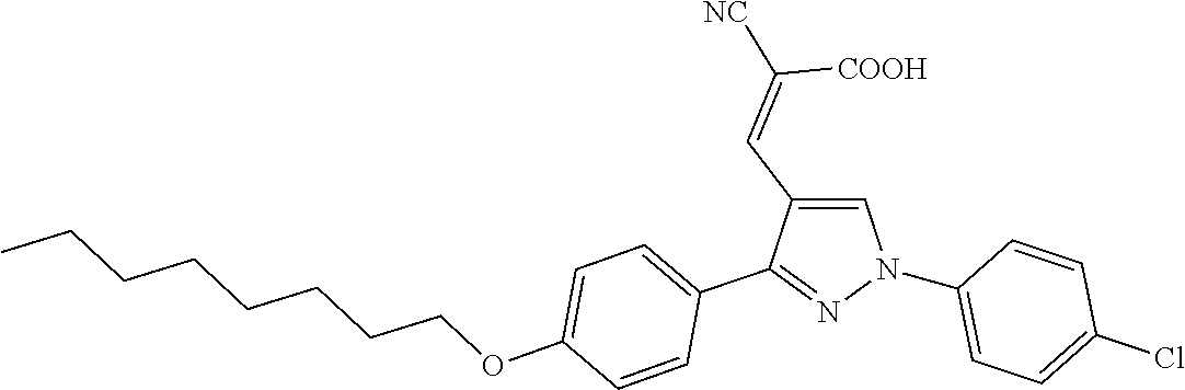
C1(N2C=C(C=C([NC])[COOH])C(C3=CC=C(OCCCCCCCC)C=C3)=N2)=CC=C(Cl)C=C1
